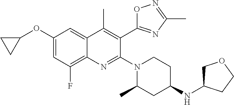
C1(OC2CC2)=CC(F)=C2C(=C1)C(C)=C(C1=NC(C)=NO1)C(N1CCC(NC3COCC3)CC1C)=N2
